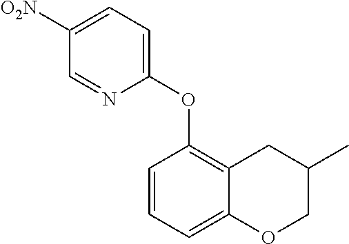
C12=CC=CC(OC3=CC=C([O2N])C=N3)=C1CC(C)CO2
